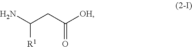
C(CC(N)[R1])([OH])=O
